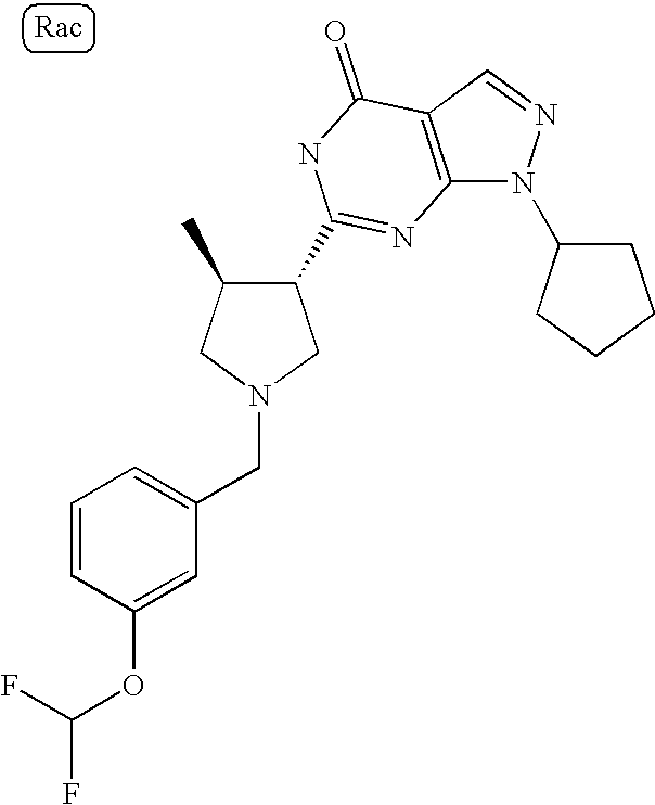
C12=C(C=NN1C1CCCC1)C(=O)NC(C1C(C)CN(CC3=CC=CC(OC(F)F)=C3)C1)=N2
